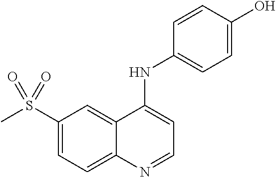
S(C1=CC=C2C(=C1)C(NC1=CC=C(O)C=C1)=CC=N2)(C)(=O)=O
